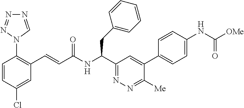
C1=CC(Cl)=CC(C=CC(NC(C2=NN=C([Me])C(C3=CC=C(NC(=O)[OMe])C=C3)=C2)CC2=CC=CC=C2)=O)=C1N1C=NN=N1
